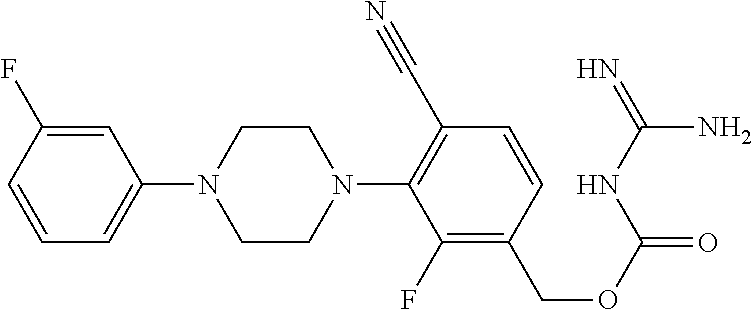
C1=C(F)C=CC=C1N1CCN(C2=C(C#N)C=CC(COC(=O)NC(=N)N)=C2F)CC1
